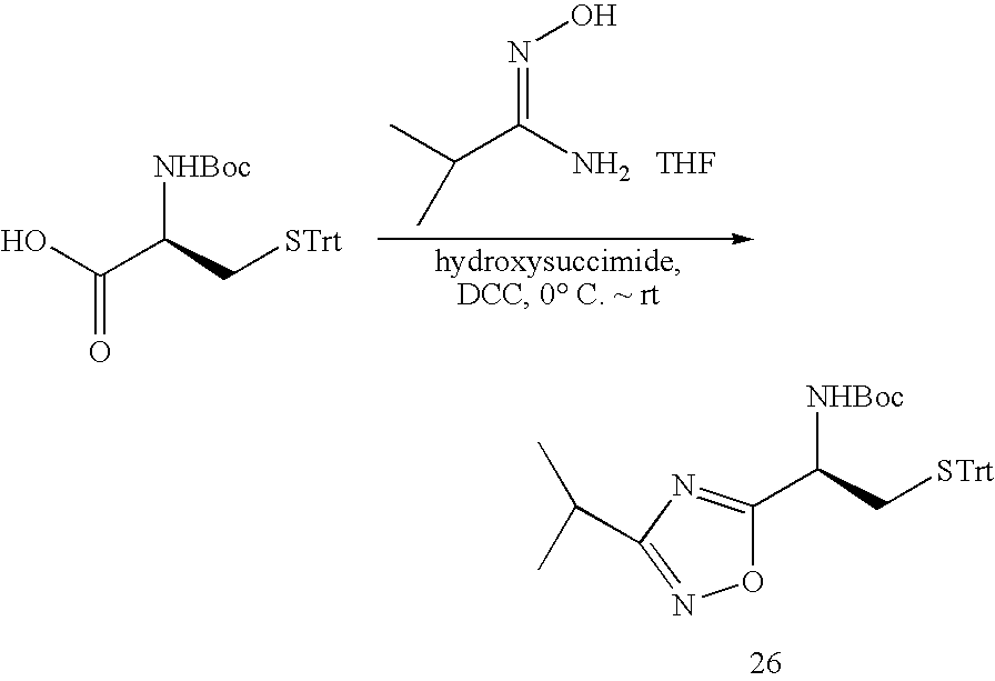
OC(C(C[STrt])[NHBoc])=O.CC(C(N)=NO)C.[THF].C(C[STrt])([NHBoc])C1=NC(C(C)C)=NO1
